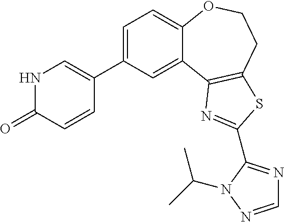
C1(C2=CNC(=O)C=C2)=CC=C2C(=C1)C1=C(CCO2)SC(C2=NC=NN2C(C)C)=N1
